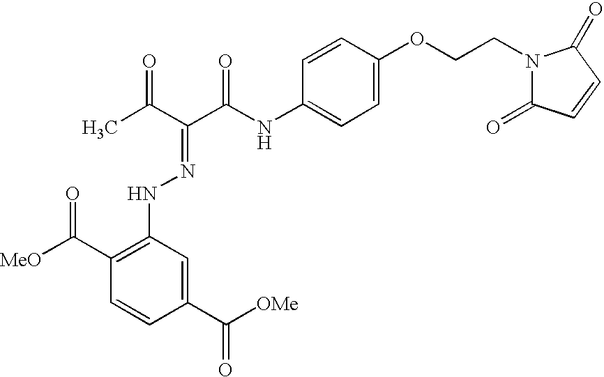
CC(C(C(NC1=CC=C(OCCN2C(=O)C=CC2=O)C=C1)=O)=NNC1=C(C([MeO])=O)C=CC(C([OMe])=O)=C1)=O
